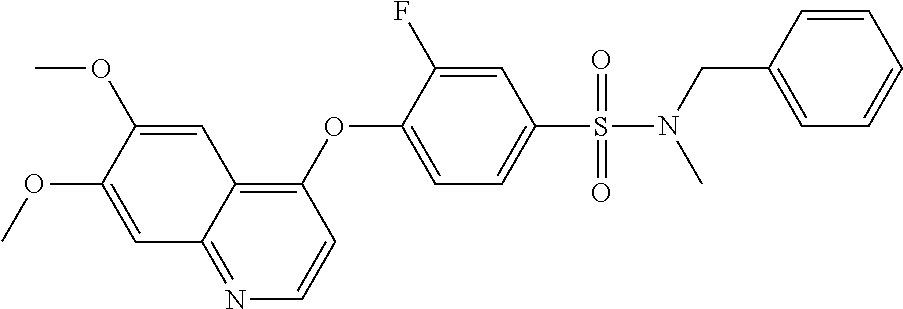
C1(OC2=CC=C(S(N(C)CC3=CC=CC=C3)(=O)=O)C=C2F)=C2C(=NC=C1)C=C(OC)C(OC)=C2
